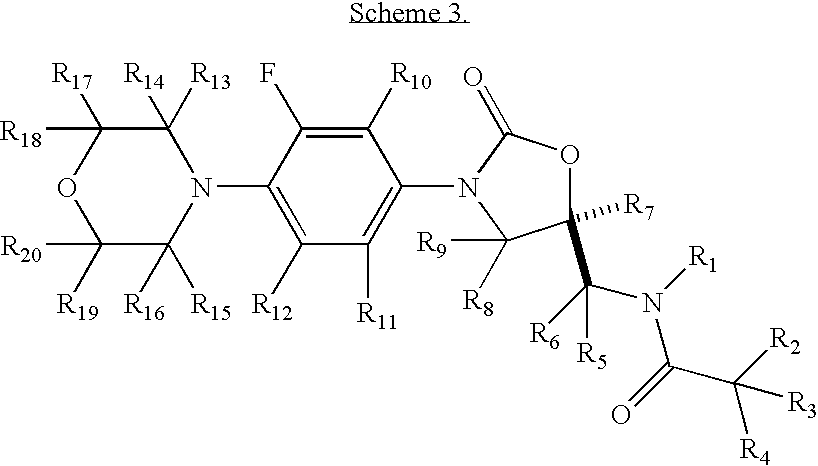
C1([R10])=C(F)C(N2C([R13])([R14])C([R18])([R17])OC([R20])([R19])C2([R16])[R15])=C([R12])C([R11])=C1N1C([R9])([R8])C(C([R6])(N([R1])C(=O)C([R2])([R4])[R3])[R5])([R7])OC1=O
